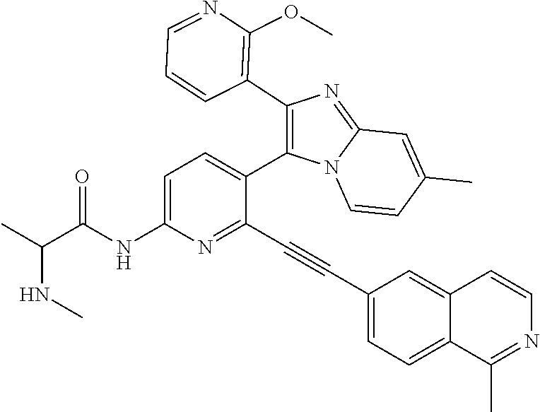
C1=C(NC(C(C)NC)=O)N=C(C#CC2=CC=C3C(=C2)C=CN=C3C)C(C2=C(C3=C(OC)N=CC=C3)N=C3C=C(C)C=CN32)=C1
